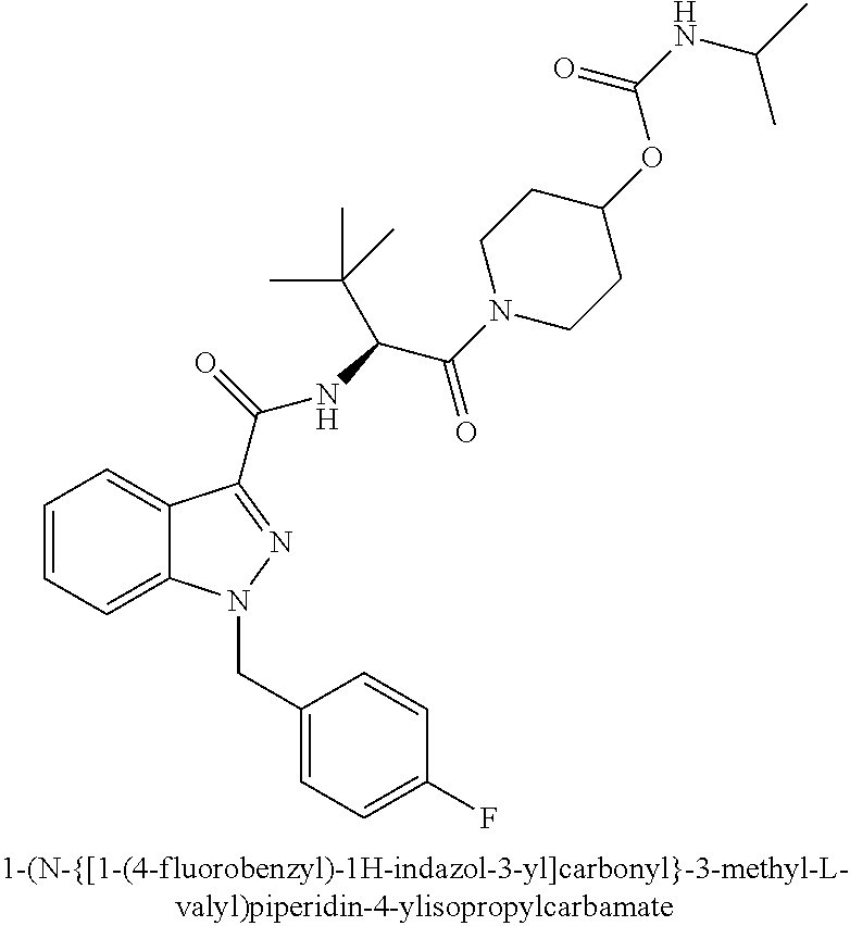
C1=CC=C2C(=C1)C(C(=O)NC(C(C)(C)C)C(=O)N1CCC(OC(NC(C)C)=O)CC1)=NN2CC1=CC=C(F)C=C1
